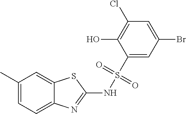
C1(C)=CC=C2C(=C1)SC(NS(C1=CC(Br)=CC(Cl)=C1O)(=O)=O)=N2
